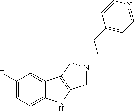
C1(F)=CC=C2C(=C1)C1=C(N2)CN(CCC2=CC=NC=C2)C1
